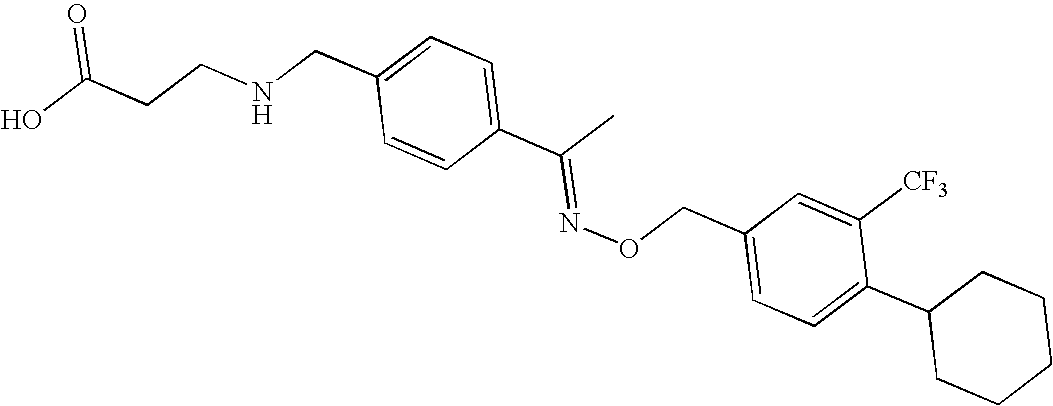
OC(CCNCC1=CC=C(C(C)=NOCC2=CC=C(C3CCCCC3)C([CF3])=C2)C=C1)=O
